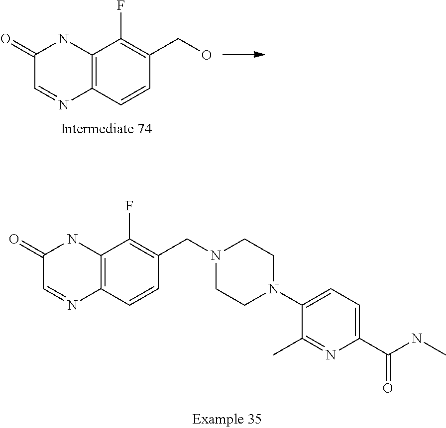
C12=C(C=CC(CO)=C1F)N=CC(=O)N2.C1(N2CCN(CC3=C(F)C4=C(C=C3)N=CC(=O)N4)CC2)=CC=C(C(NC)=O)N=C1C
